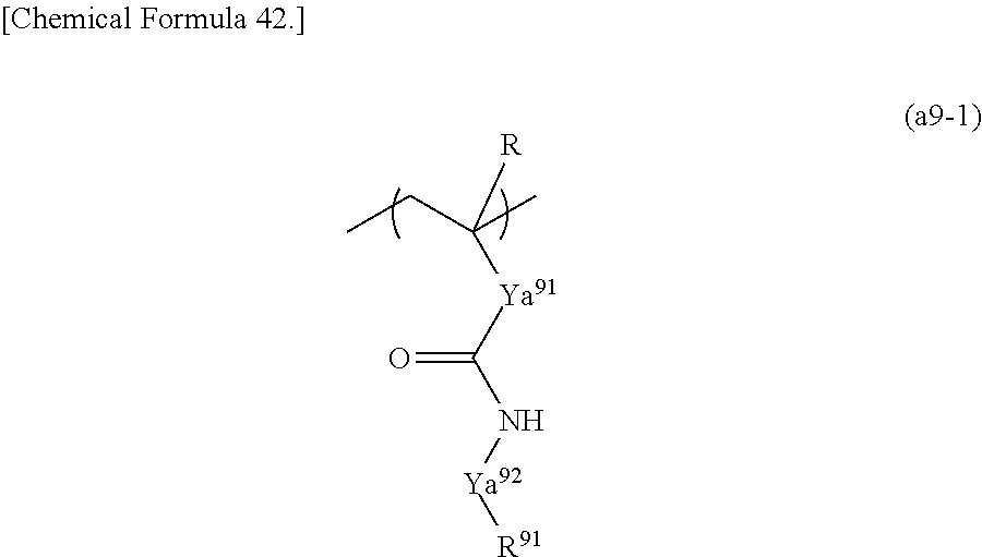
CCC(C)([R])[Ya91]C(N[Ya92][R91])=O
